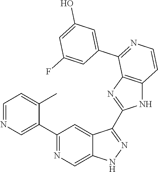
C1(C2=CN=CC=C2C)=NC=C2C(=C1)C(C1=NC3=C(N1)C=CN=C3C1=CC(O)=CC(F)=C1)=NN2
